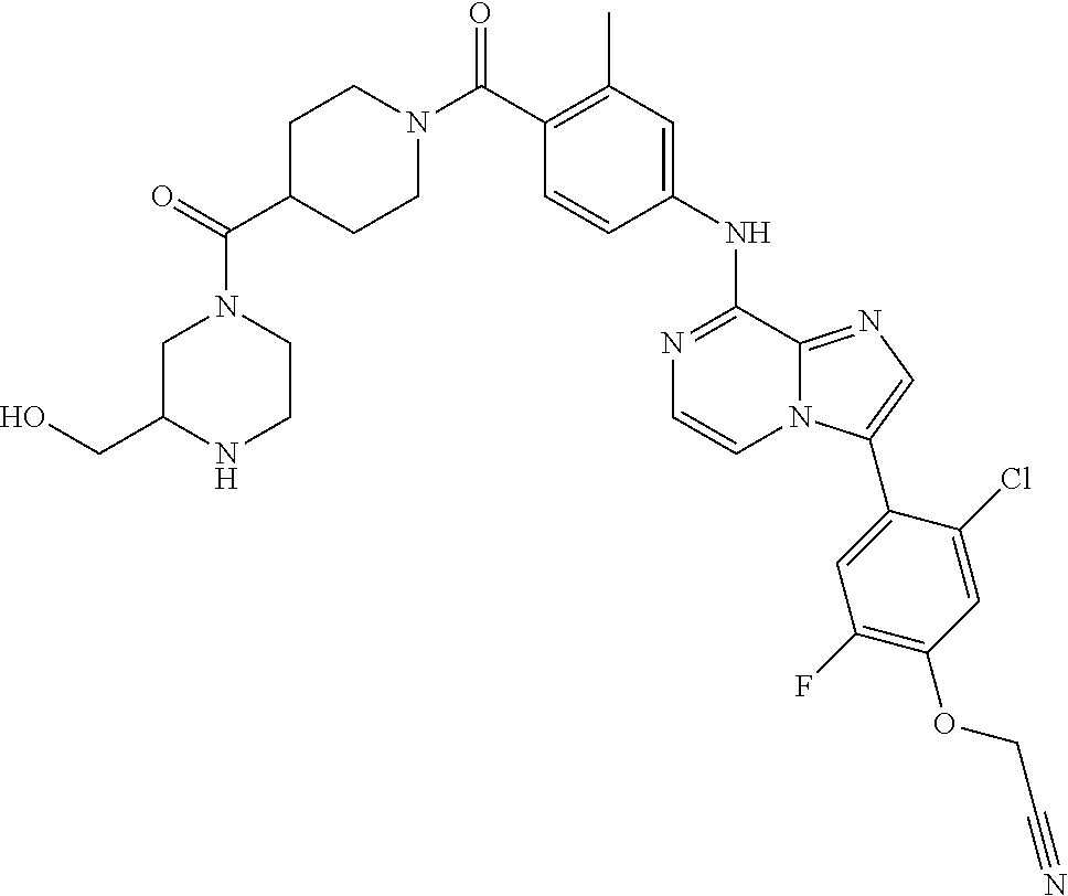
C1(NC2=NC=CN3C2=NC=C3C2=CC(F)=C(OCC#N)C=C2Cl)=CC(C)=C(C(N2CCC(C(=O)N3CC(CO)NCC3)CC2)=O)C=C1
